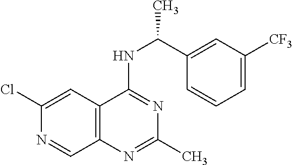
C1(Cl)=CC2=C(C=N1)N=C(C)N=C2NC(C1=CC([CF3])=CC=C1)C
